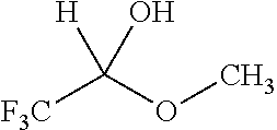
[F3C]C(OC)([H])O
